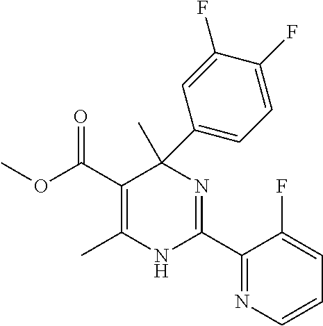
C(C1=C(C)NC(C2=NC=CC=C2F)=NC1(C)C1=CC=C(F)C(F)=C1)(=O)OC
